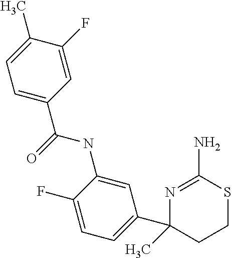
N1=C(N)SCCC1(C1=CC=C(F)C(NC(C2=CC=C(C)C(F)=C2)=O)=C1)C
